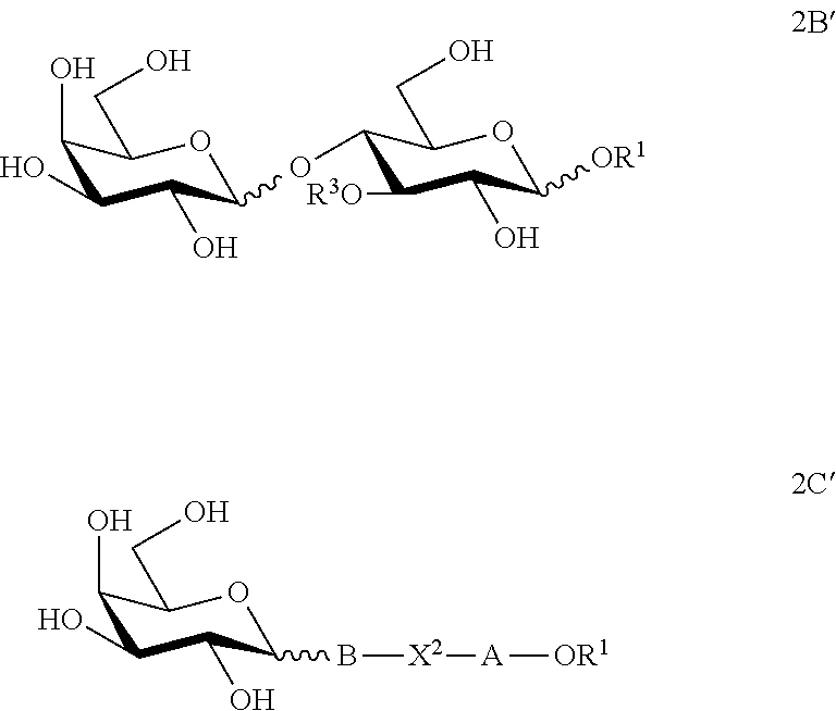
C1(O)C(O)C(O)C(B[X2][A][OR1])OC1CO.C1(O)C(O)C(O)C(OC2C([R3O])C(O)C([OR1])OC2CO)OC1CO
